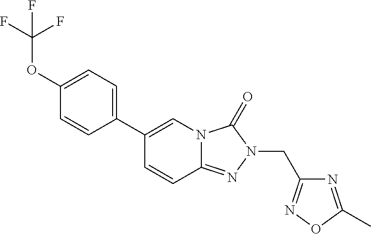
C1=CC2=NN(CC3=NOC(C)=N3)C(=O)N2C=C1C1=CC=C(OC(F)(F)F)C=C1
